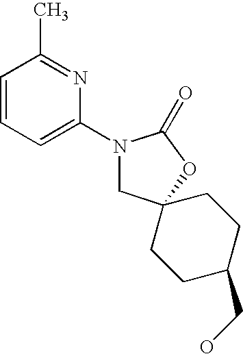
C1=CC=C(N2CC3(OC2=O)CCC(CO)CC3)N=C1C
